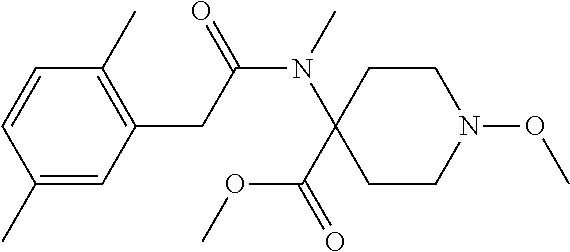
C1CC(N(C(CC2=C(C)C=CC(C)=C2)=O)C)(C(OC)=O)CCN1OC
